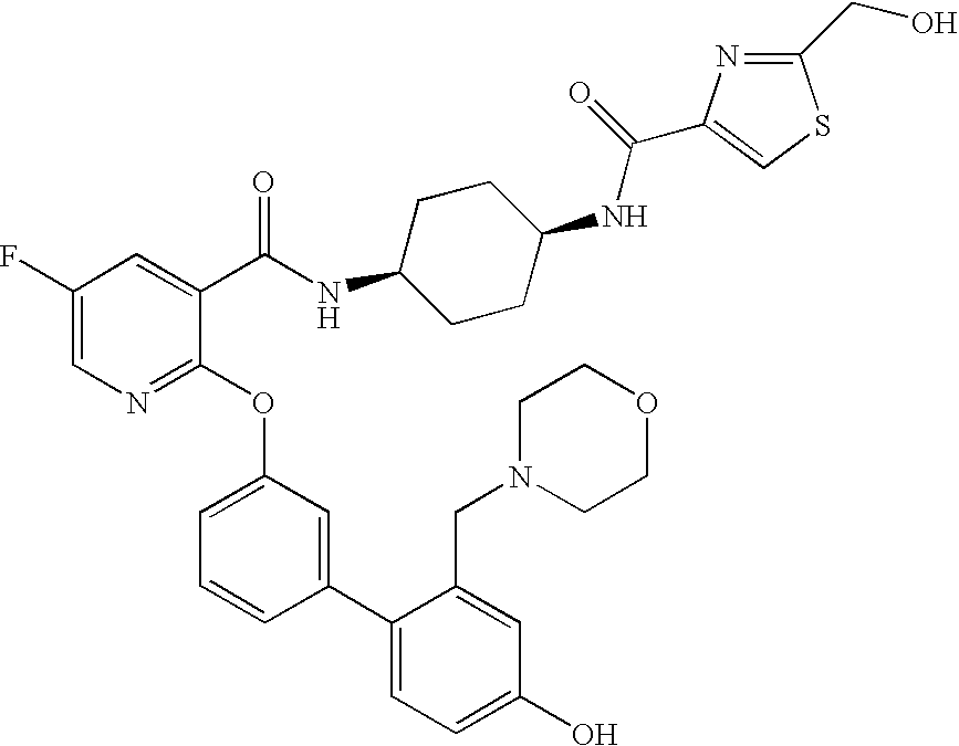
C1(F)=CN=C(OC2=CC=CC(C3=CC=C(O)C=C3CN3CCOCC3)=C2)C(C(NC2CCC(NC(=O)C3=CSC(CO)=N3)CC2)=O)=C1
